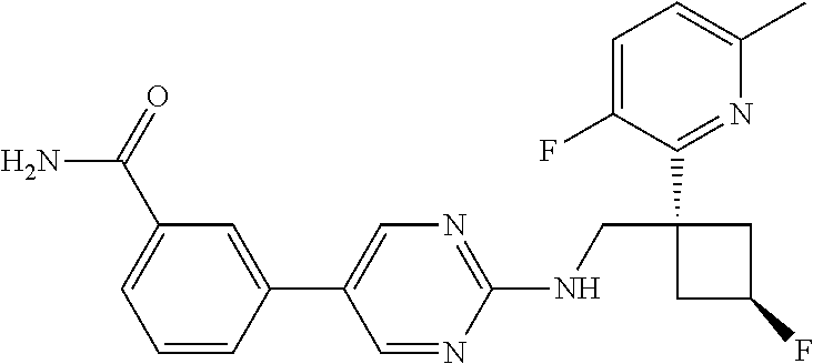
C1=NC(NCC2(C3=NC(C)=CC=C3F)CC(F)C2)=NC=C1C1=CC(C(N)=O)=CC=C1
